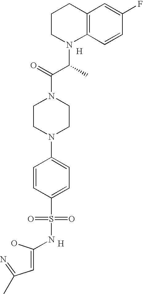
[H].[H].C1CN(C(C(N2CCN(C3=CC=C(S(=O)(=O)NC(O)=CC(=N)C)C=C3)CC2)=O)C)C2=C(C1)C=C(F)C=C2
